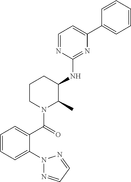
C1=CC=C(N2N=CC=N2)C(C(=O)N2C(C)C(NC3=NC(C4=CC=CC=C4)=CC=N3)CCC2)=C1
